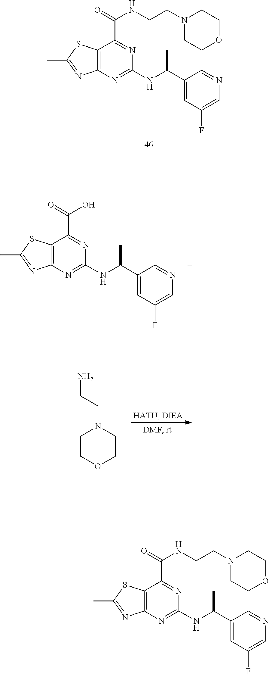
C12=C(N=C(NC(C3=CC(F)=CN=C3)C)N=C1C(=O)NCCN1CCOCC1)N=C(C)S2.C12=C(N=C(NC(C3=CC(F)=CN=C3)C)N=C1C(=O)O)N=C(C)S2.C1COCCN1CCN.C12=C(N=C(NC(C3=CC(F)=CN=C3)C)N=C1C(=O)NCCN1CCOCC1)N=C(C)S2
